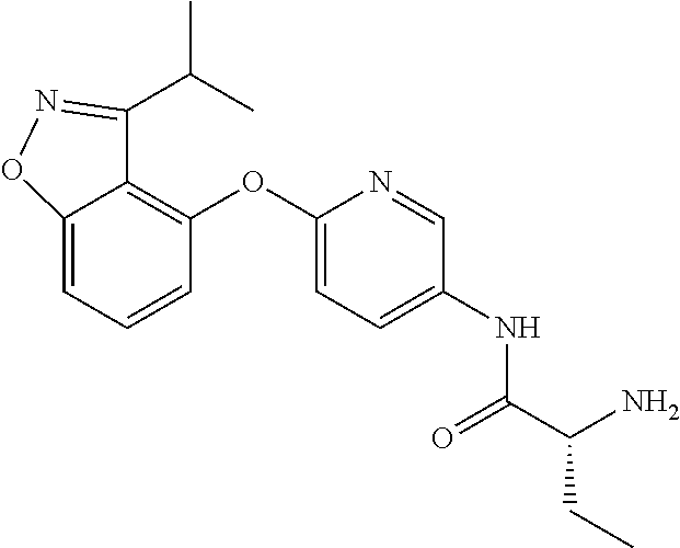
C1=C2ON=C(C(C)C)C2=C(OC2=CC=C(NC(C(CC)N)=O)C=N2)C=C1
